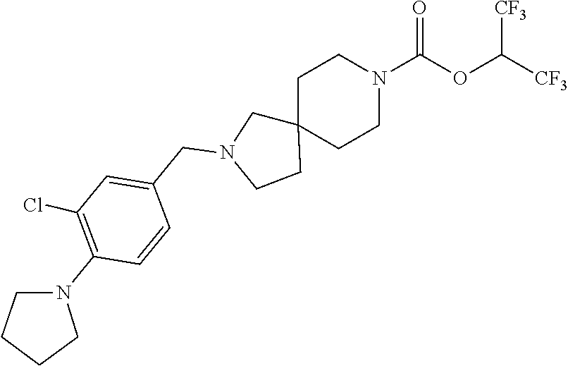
[CF3]C(OC(N1CCC2(CC1)CN(CC1=CC(Cl)=C(N3CCCC3)C=C1)CC2)=O)[CF3]
